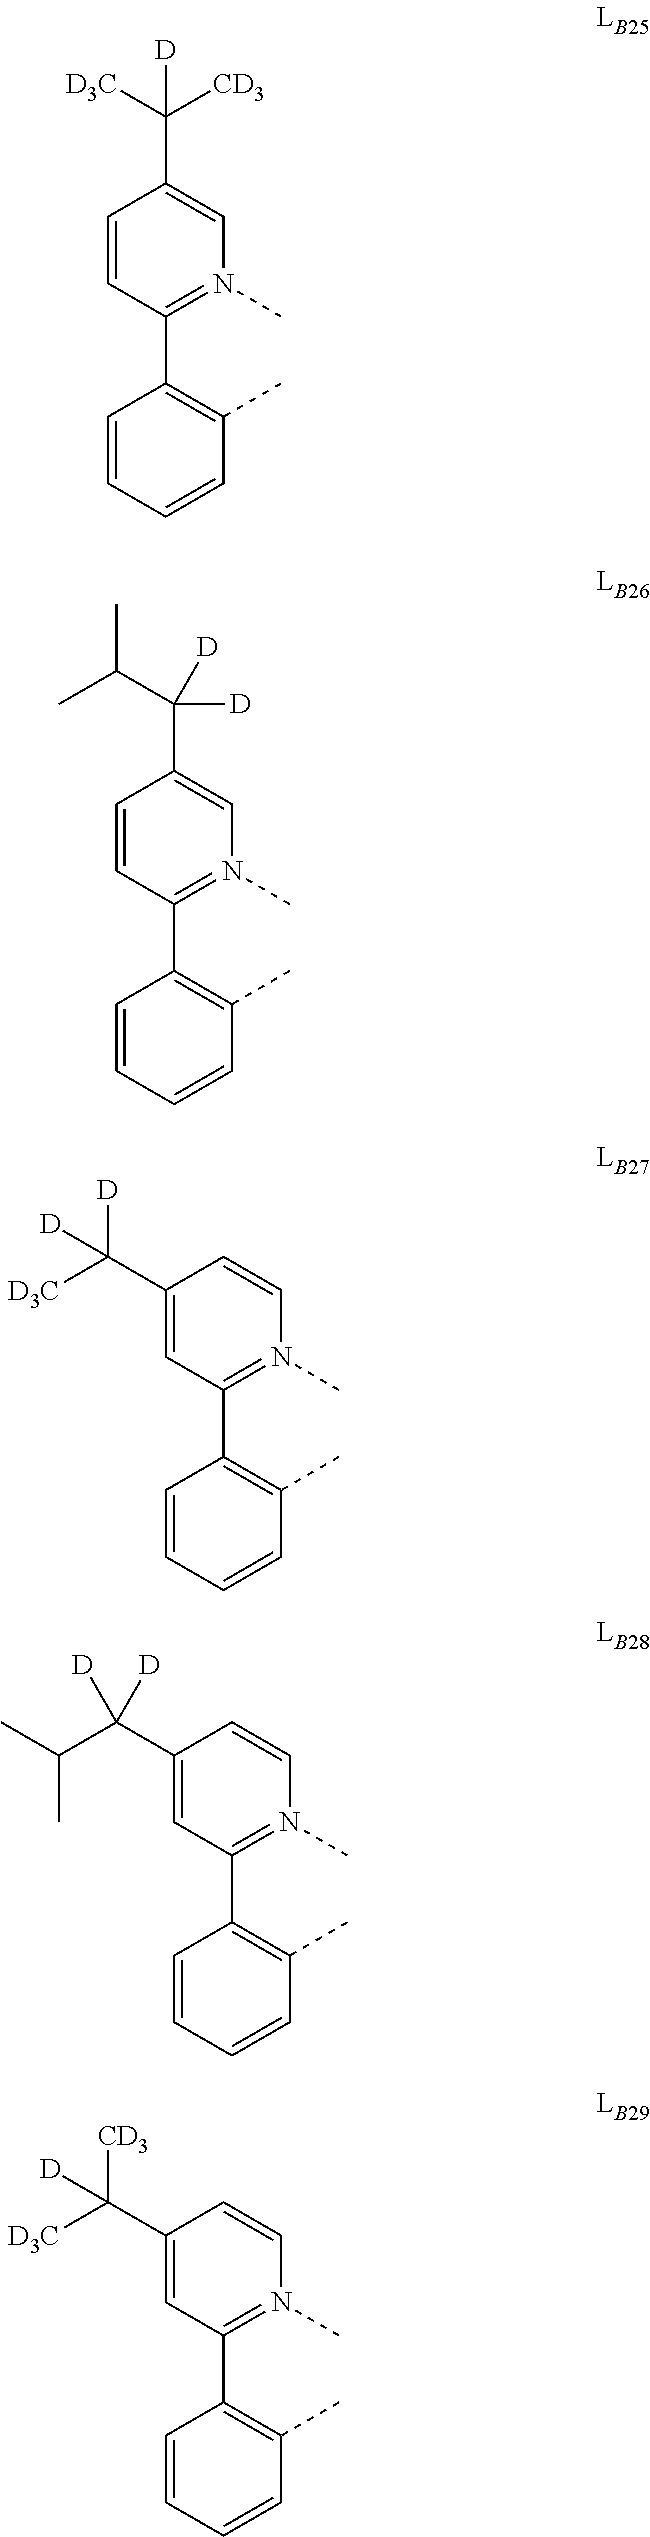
C1=CC(C2=C(C)C=CC=C2)=N(C)C=C1C([D3C])([CD3])[D].C1=CC(C2=C(C)C=CC=C2)=N(C)C=C1C([D])([D])C(C)C.C1(C([D3C])([D])[D])=CC(C2=C(C)C=CC=C2)=N(C)C=C1.C1(C(C(C)C)([D])[D])=CC(C2=C(C)C=CC=C2)=N(C)C=C1.C1(C([D3C])([CD3])[D])=CC(C2=C(C)C=CC=C2)=N(C)C=C1
